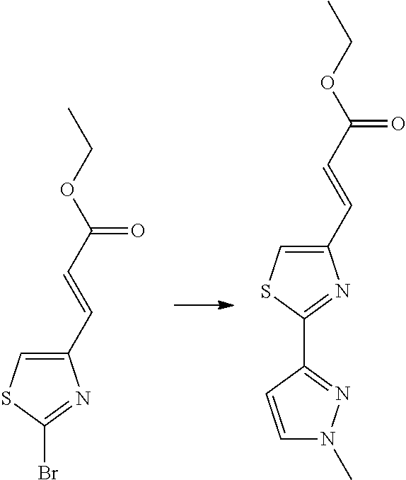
C1(C=CC(=O)OCC)=CSC(Br)=N1.C1(C=CC(=O)OCC)=CSC(C2=NN(C)C=C2)=N1
